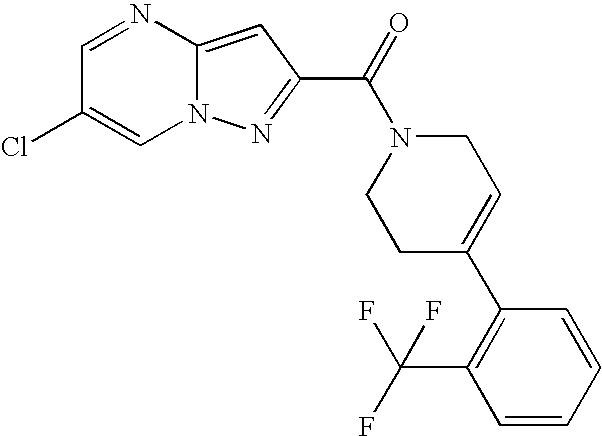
C1=NC2=CC(C(=O)N3CCC(C4=C(C(F)(F)F)C=CC=C4)=CC3)=NN2C=C1Cl
